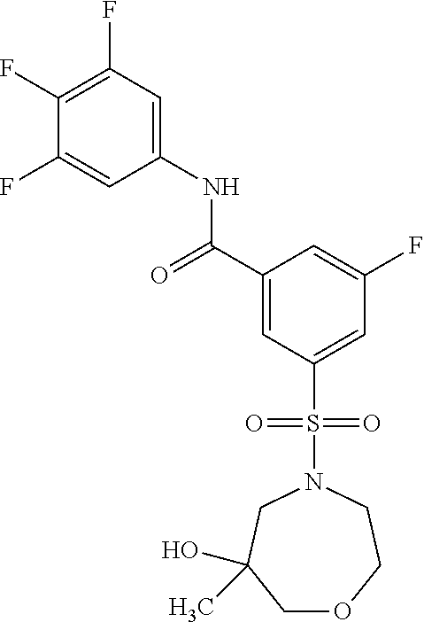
C1(F)=C(F)C=C(NC(C2=CC(S(=O)(=O)N3CC(O)(C)COCC3)=CC(F)=C2)=O)C=C1F
